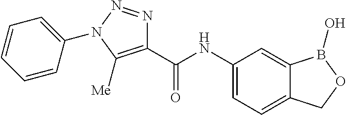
C1(C(NC2=CC=C3C(=C2)B(O)OC3)=O)=C([Me])N(C2=CC=CC=C2)N=N1
